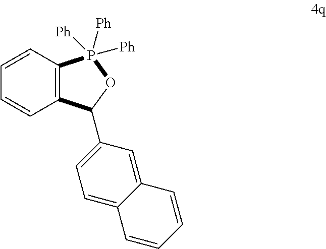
C1=CC2=C(C=C1)C(C1=CC=C3C(=C1)C=CC=C3)OP2([Ph])([Ph])[Ph]
